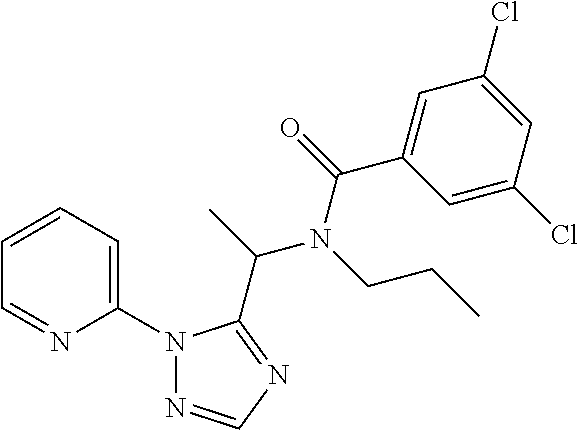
C1(N2N=CN=C2C(N(C(=O)C2=CC(Cl)=CC(Cl)=C2)CCC)C)=CC=CC=N1
